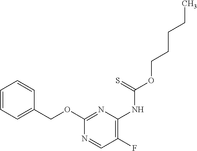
C1(F)=C(NC(OCCCCC)=S)N=C(OCC2=CC=CC=C2)N=C1
